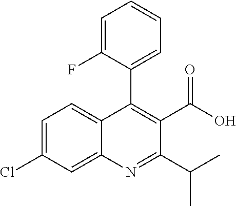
C1=C(Cl)C=C2C(=C1)C(C1=CC=CC=C1F)=C(C(O)=O)C(C(C)C)=N2
